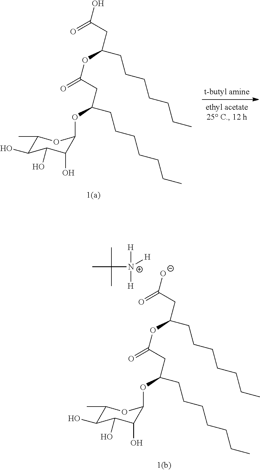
C1(C)C(O)C(O)C(O)C(OC(CCCCCCC)CC(=O)OC(CCCCCCC)CC(O)=O)O1.C1(C)C(O)C(O)C(O)C(OC(CCCCCCC)CC(=O)OC(CCCCCCC)CC([O-])=O)O1.CC([N+]([H])([H])[H])(C)C
